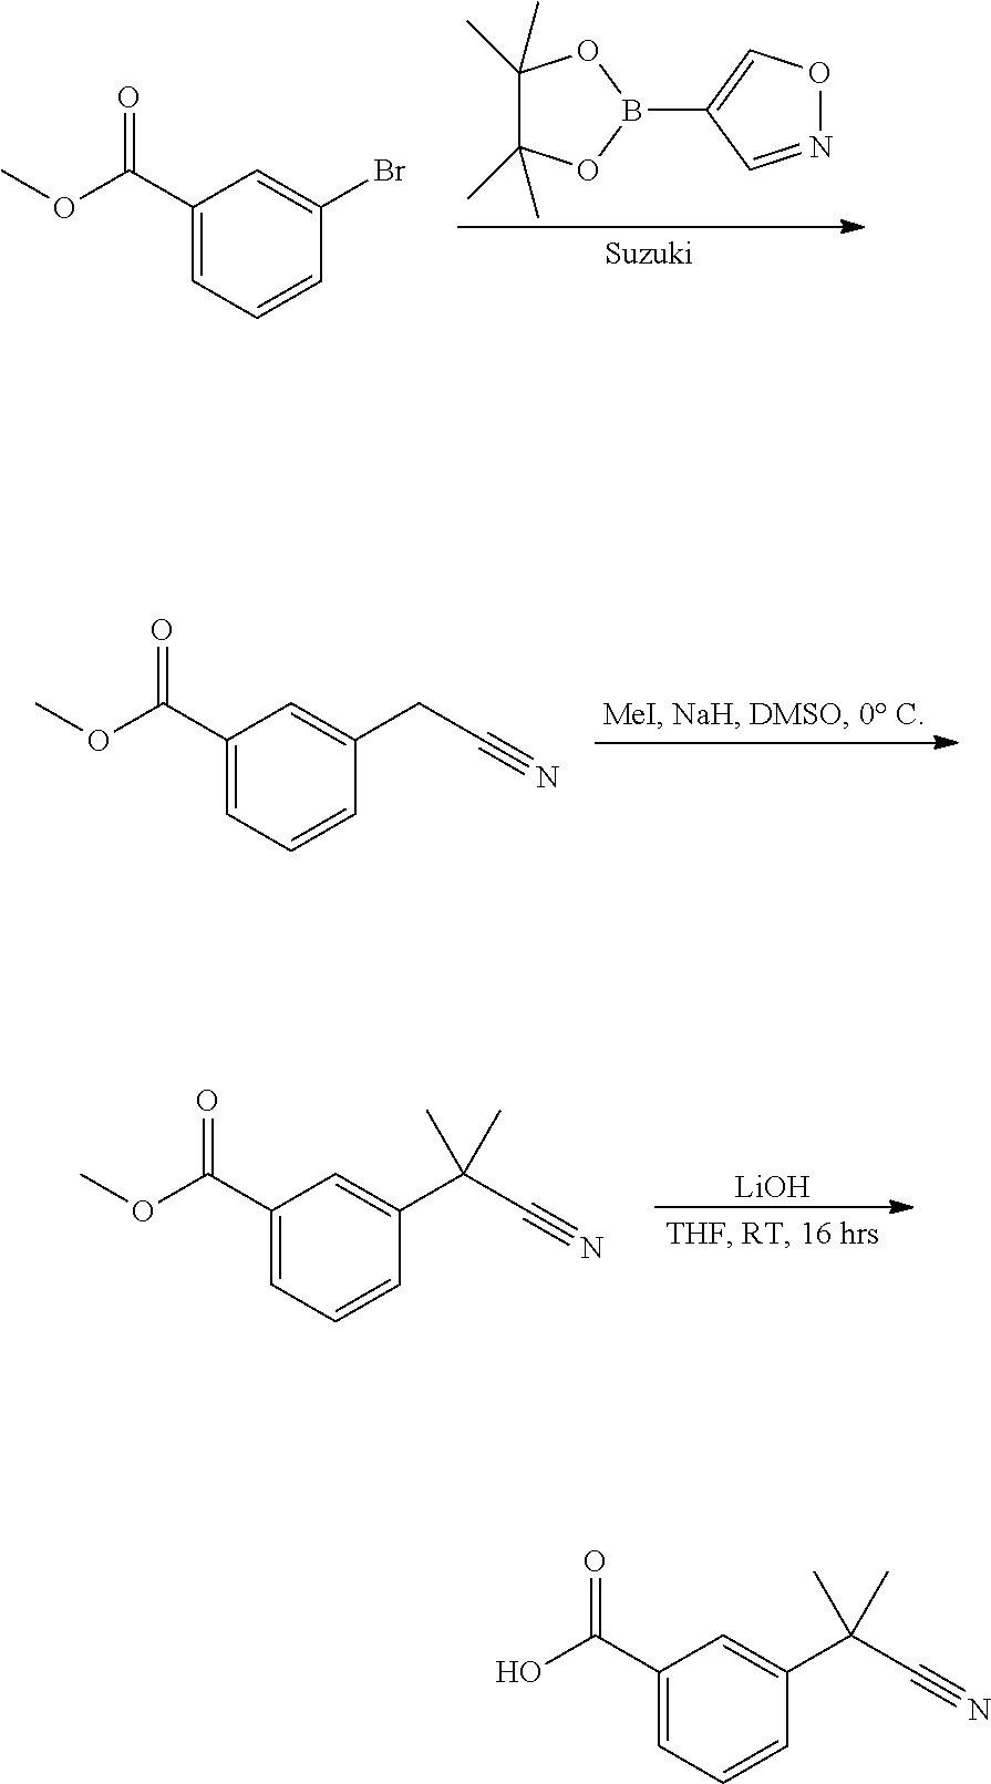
C1(C)(C)C(C)(C)OB(C2=CON=C2)O1.C1(C(OC)=O)=CC=CC(Br)=C1.C1(C(OC)=O)=CC=CC(CC#N)=C1.[LiOH].C1(C(OC)=O)=CC=CC(C(C#N)(C)C)=C1.C1(C(O)=O)=CC=CC(C(C#N)(C)C)=C1
